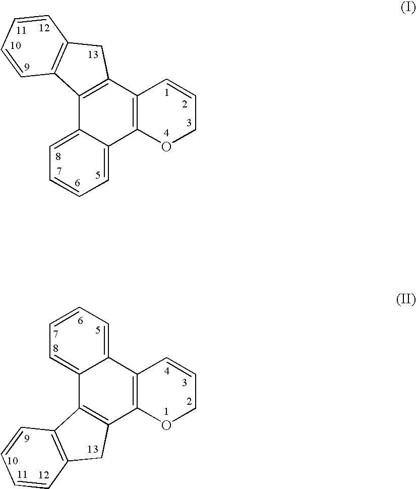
C12=CC=CC=C1C1=C(C3=C2OCC=C3)CC2=C1C=CC=C2.C12=C(C3=CC=CC=C3C3=C1OCC=C3)C1=C(C2)C=CC=C1
